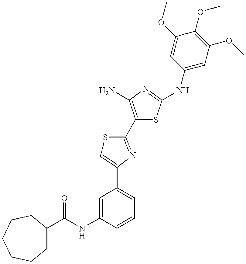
C(NC1=CC(C2=CSC(C3=C(N)N=C(NC4=CC(OC)=C(OC)C(OC)=C4)S3)=N2)=CC=C1)(=O)C1CCCCCC1
